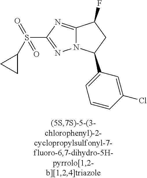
C12=NC(S(=O)(=O)C3CC3)=NN1C(C1=CC=CC(Cl)=C1)CC2F
